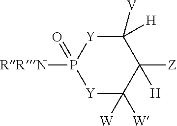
C1([V])([H])[Y]P([RRN])(=O)[Y]C([W])([W])C1([Z])[H]
